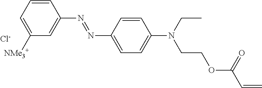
C1(N=NC2=CC=C(N(CC)CCOC(=O)C=C)C=C2)=CC([NMe3+])=CC=C1.[Cl-]
